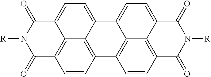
C1=CC2=C3C4=C1C(=O)N([R])C(=O)C4=CC=C3C1=CC=C3C4=C(C=CC2=C14)C(=O)N([R])C3=O
